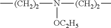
N([(CH2)2]C)([(CH2)2]C)[OC2H5]
